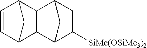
C1([SiMe(OSiMe3)2])CC2CC1C1C2C2C=CC1C2
